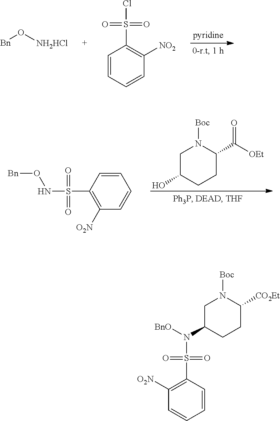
C1C(O)CCC(C([OEt])=O)N1[Boc].C1=CC(S(NO[Bn])(=O)=O)=C([O2N])C=C1.O([Bn])[NH2HCl].C1=CC=CC([NO2])=C1S(Cl)(=O)=O.C1C(N([BnO])S(C2=C([O2N])C=CC=C2)(=O)=O)CCC([CO2Et])N1[Boc]
